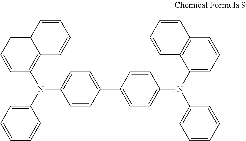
C1=CC=CC2=C(N(C3=CC=C(C4=CC=C(N(C5=CC=CC6=C5C=CC=C6)C5=CC=CC=C5)C=C4)C=C3)C3=CC=CC=C3)C=CC=C12
